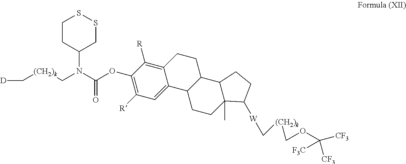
C(OC1=C([R])C=C2C(=C1[R])CCC1C2CCC2(C)C1CCC2[W]C[(CH2)k]COC([CF3])([CF3])[F3C])(=O)N(C1CSSCC1)C[(CH2)k]C[D]
